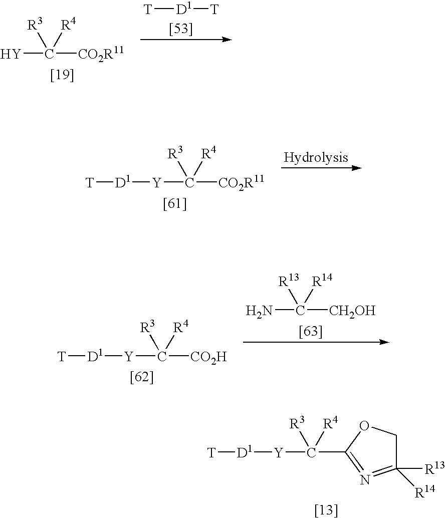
[Y]C([CO2R11])([R3])[R4].[T][D1][T].[Y](C([CO2R11])([R3])[R4])[D1][T].[Y](C([CO2H])([R3])[R4])[D1][T].NC([CH2OH])([R13])[R14].[Y](C(C1=N=C([R13])([R14])CO1)([R3])[R4])[D1][T]
